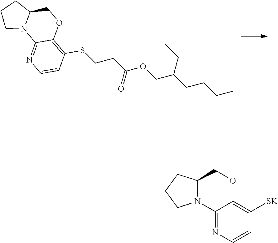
C12=NC=CC(SCCC(OCC(CCCC)CC)=O)=C1OCC1N2CCC1.C12N(C3=NC=CC([SK])=C3OC1)CCC2
